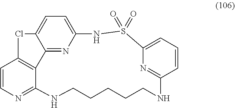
O=S1(=O)C2=CC=CC(=N2)NCCCCCNC2=NC=CC3=C2C2=NC(=CC=C2Cl3)N1
